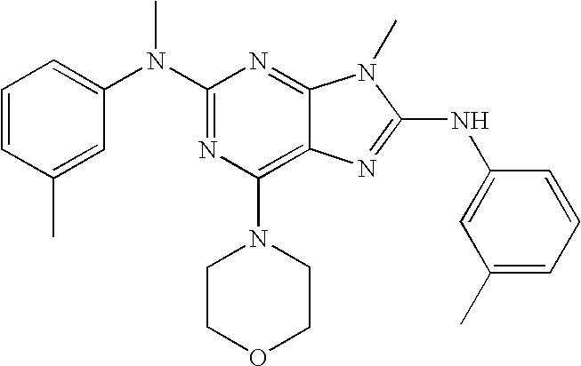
C1=CC(C)=CC(N(C2=NC(N3CCOCC3)=C3C(=N2)N(C)C(NC2=CC(C)=CC=C2)=N3)C)=C1
